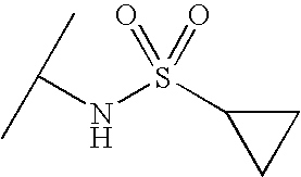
N(C(C)C)S(C1CC1)(=O)=O
